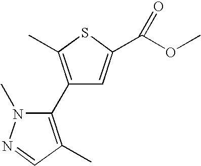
C1(C2=C(C)C=NN2C)=C(C)SC(C(OC)=O)=C1
